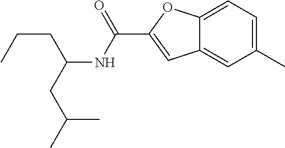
C1(C)=CC=C2C(=C1)C=C(C(NC(CC(C)C)CCC)=O)O2
